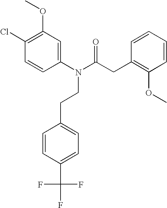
N(CCC1=CC=C(C(F)(F)F)C=C1)(C(=O)CC1=C(OC)C=CC=C1)C1=CC(OC)=C(Cl)C=C1
